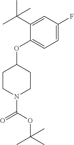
C1(OC2=CC=C(F)C=C2C(C)(C)C)CCN(C(OC(C)(C)C)=O)CC1
